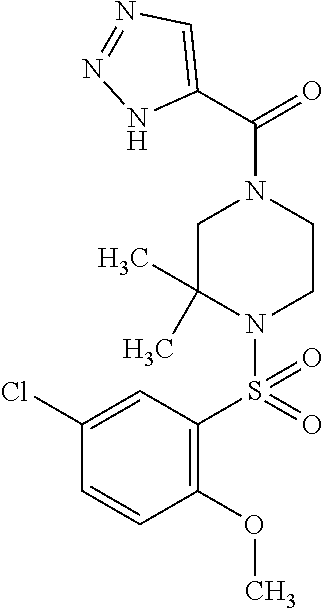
C1(Cl)=CC(S(N2C(C)(C)CN(C(C3=CN=NN3)=O)CC2)(=O)=O)=C(OC)C=C1
